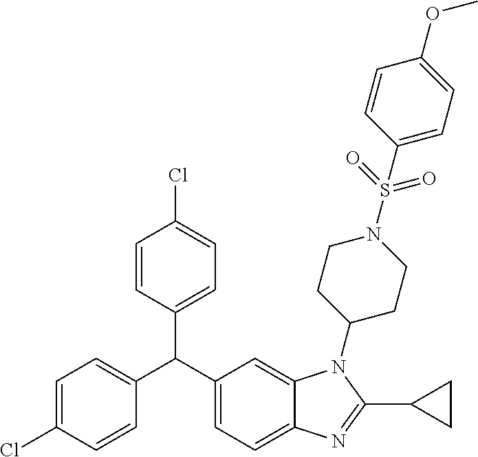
C1=C(Cl)C=CC(C(C2=CC=C3C(=C2)N(C2CCN(S(=O)(=O)C4=CC=C(OC)C=C4)CC2)C(C2CC2)=N3)C2=CC=C(Cl)C=C2)=C1
